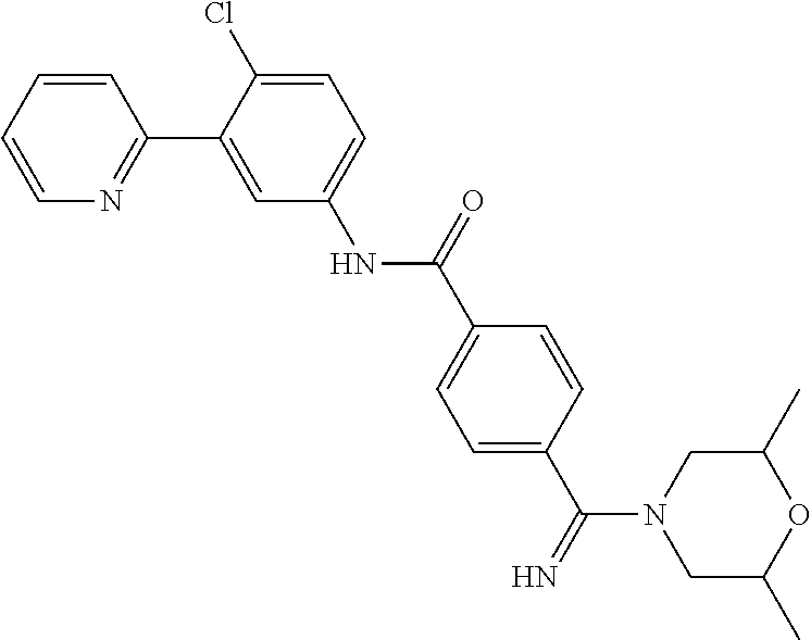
C1=CC=CN=C1C1=CC(NC(C2=CC=C(C(=N)N3CC(C)OC(C)C3)C=C2)=O)=CC=C1Cl
